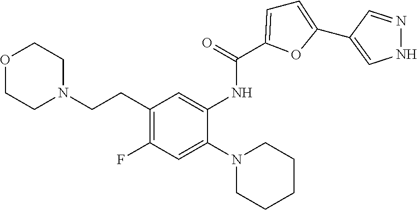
O1CCN(CCC2=C(F)C=C(N3CCCCC3)C(NC(=O)C3=CC=C(C4=CNN=C4)O3)=C2)CC1
